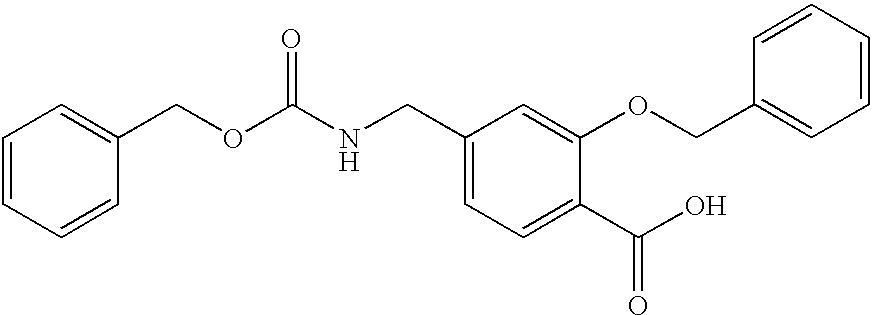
C1=CC=CC(COC(NCC2=CC=C(C(O)=O)C(OCC3=CC=CC=C3)=C2)=O)=C1
